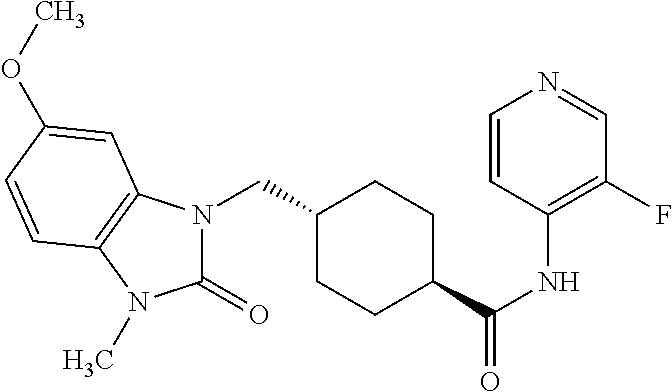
C1(CN2C(=O)N(C)C3=C2C=C(OC)C=C3)CCC(C(NC2=C(F)C=NC=C2)=O)CC1
